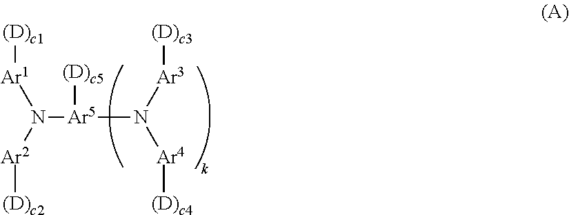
[Ar1](N([Ar2][(D)c2])[Ar5]([(D)c5])N([Ar3][(D)c3])[Ar4][(D)c4])[(D)c1]
